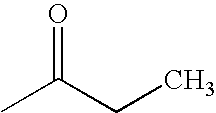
O=C(CC)C
